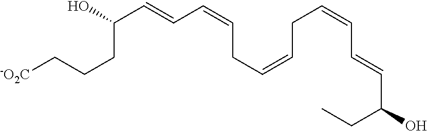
C(C=CC=CCC=CCC=CC=CC(CCC[-O2C])O)(CC)O
